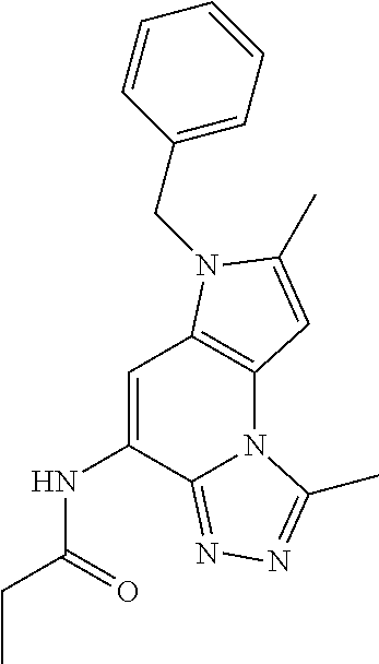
C1=C(NC(CC)=O)C2=NN=C(C)N2C2=C1N(CC1=CC=CC=C1)C(C)=C2
